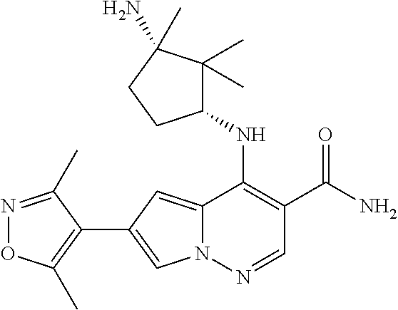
N12C(=CC(C3=C(C)ON=C3C)=C1)C(NC1C(C)(C)C(N)(C)CC1)=C(C(N)=O)C=N2
